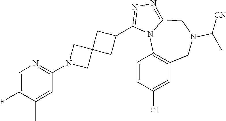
C1=C(F)C(C)=CC(N2CC3(C2)CC(C2=NN=C4N2C2=C(CN(C([CN])C)C4)C=C(Cl)C=C2)C3)=N1
